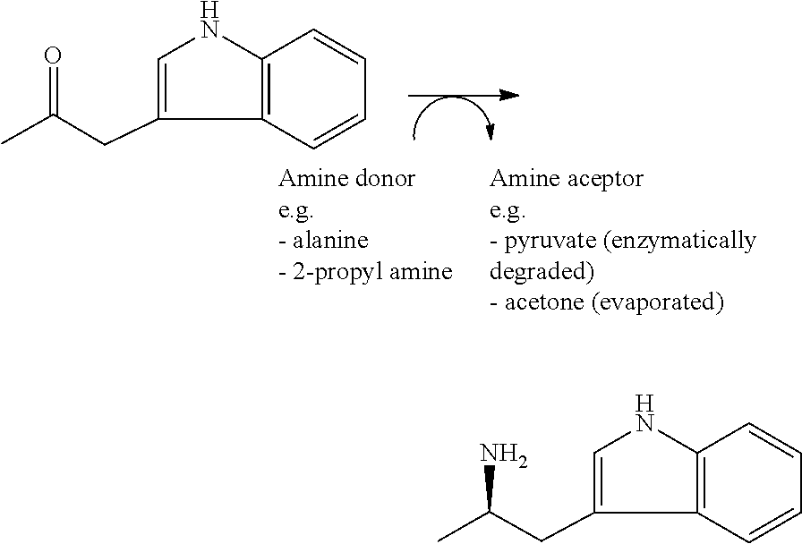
C12=C(NC=C1CC(C)=O)C=CC=C2.C(C1=CNC2=C1C=CC=C2)C(C)N
